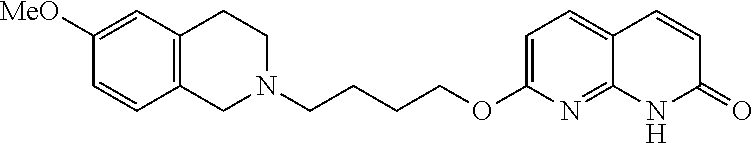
C1N(CCCCOC2=CC=C3C(=N2)NC(=O)C=C3)CCC2=C1C=CC([MeO])=C2
